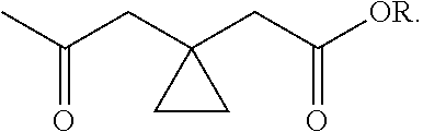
C(=O)(C)CC1(CC([OR])=O)CC1
